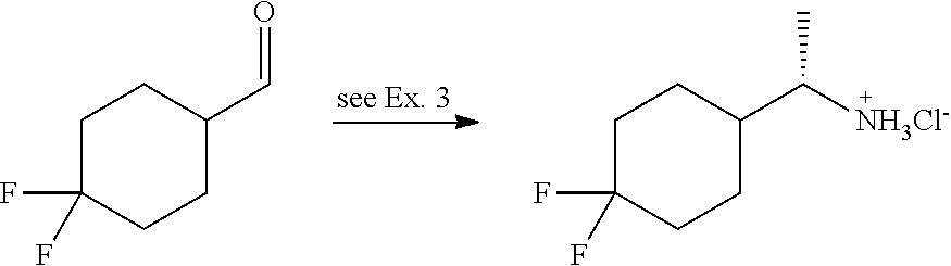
C1C(F)(F)CCC(C=O)C1.C1C(F)(F)CCC(C(C)[NH3Cl-])C1
